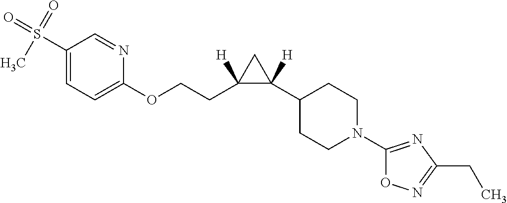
C1(S(=O)(=O)C)=CC=C(OCCC2([H])C([H])(C3CCN(C4=NC(CC)=NO4)CC3)C2)N=C1
